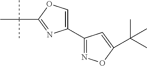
C(C1=NC(C2=NOC(C(C)(C)C)=C2)=CO1)(C)(C)C
